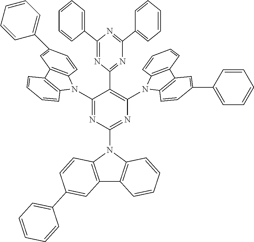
C1(N2C3=C(C4=C2C=CC=C4)C=C(C2=CC=CC=C2)C=C3)=NC(N2C3=C(C4=C2C=CC=C4)C=C(C2=CC=CC=C2)C=C3)=NC(N2C3=C(C4=C2C=CC=C4)C=C(C2=CC=CC=C2)C=C3)=C1C1=NC(C2=CC=CC=C2)=NC(C2=CC=CC=C2)=N1
